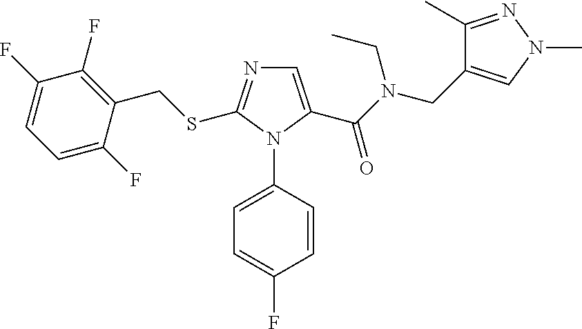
C1=C(C(N(CC2=CN(C)N=C2C)CC)=O)N(C2=CC=C(F)C=C2)C(SCC2=C(F)C(F)=CC=C2F)=N1
